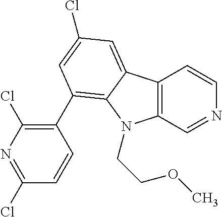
C12=C(C=NC=C1)N(CCOC)C1=C(C3=C(Cl)N=C(Cl)C=C3)C=C(Cl)C=C21
